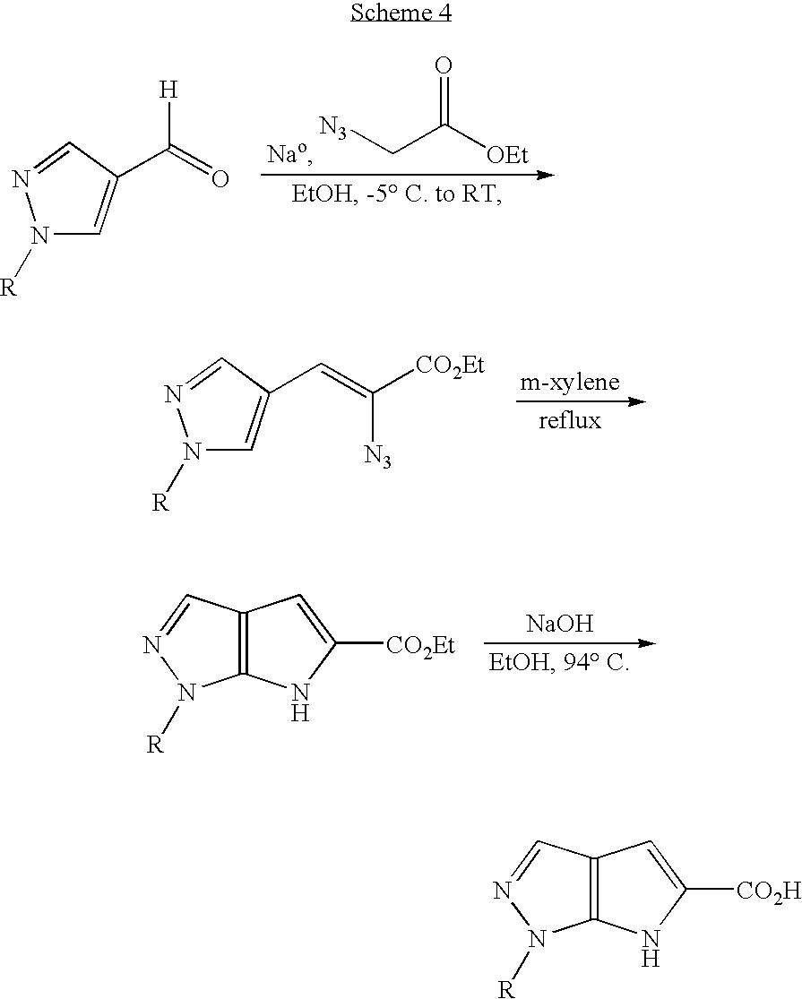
C(C([OEt])=O)[N3].N1([R])C=C(C(=O)[H])C=N1.N1([R])C=C(C=C([CO2Et])[N3])C=N1.[NaOH].C12=C(C=NN1[R])C=C([CO2Et])N2.C12=C(C=NN1[R])C=C([CO2H])N2
